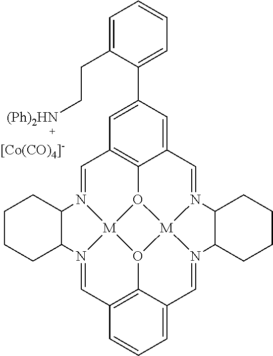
C1=N2[M]34O5C6=C1C=C(C1=CC=CC=C1CC[(Ph)2HN])C=C6C=N1[M]56O3C3=C(C=N4C4CCCCC24)C=CC=C3C=N6C2CCCCC12.[[Co(CO)4]-]
